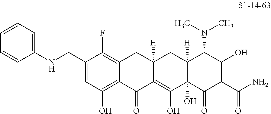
C1(CNC2=CC=CC=C2)=CC(O)=C2C(=C1F)CC1([H])C(=C(O)C3(O)C([H])(C1)C(N(C)C)C(O)=C(C(N)=O)C3=O)C2=O
